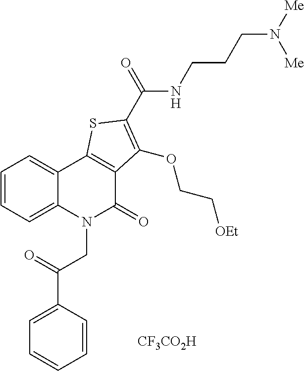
C1(C(=O)CN2C(=O)C3=C(C4=CC=CC=C24)SC(C(NCCCN([Me])[Me])=O)=C3OCC[OEt])=CC=CC=C1.[CF3CO2H]
